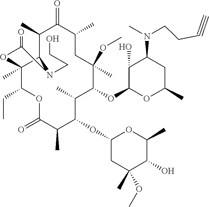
C12N(CCO)C(=O)OC1(C)C(CC)OC(=O)C(C)C(OC1CC(C)(OC)C(O)C(C)O1)C(C)C(OC1C(O)C(N(C)CCC#C)CC(C)O1)C(OC)(C)CC(C)C(=O)C2C
